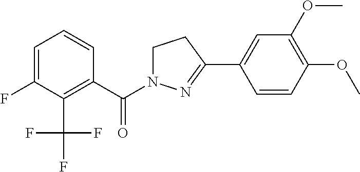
C1=C(F)C(C(F)(F)F)=C(C(=O)N2CCC(C3=CC(OC)=C(OC)C=C3)=N2)C=C1
